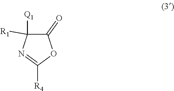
[R4]C1=NC([Q1])([R1])C(=O)O1
